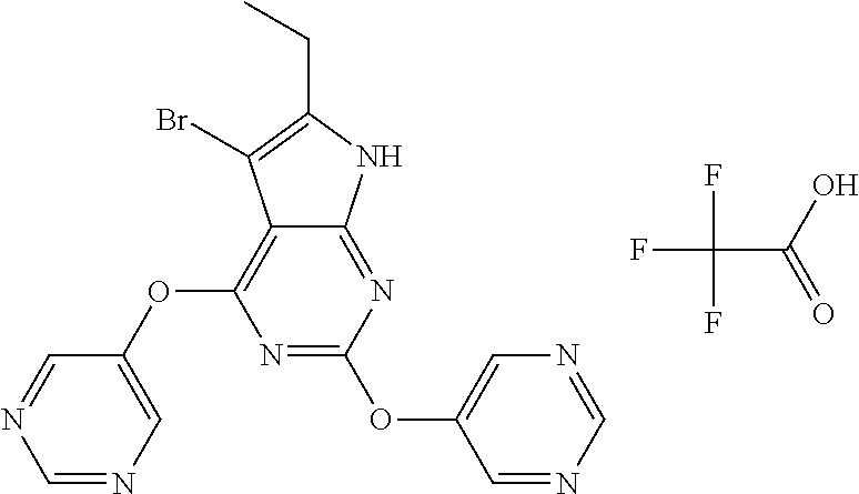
C(C1=C(Br)C2=C(OC3=CN=CN=C3)N=C(OC3=CN=CN=C3)N=C2N1)C.FC(C(=O)O)(F)F
